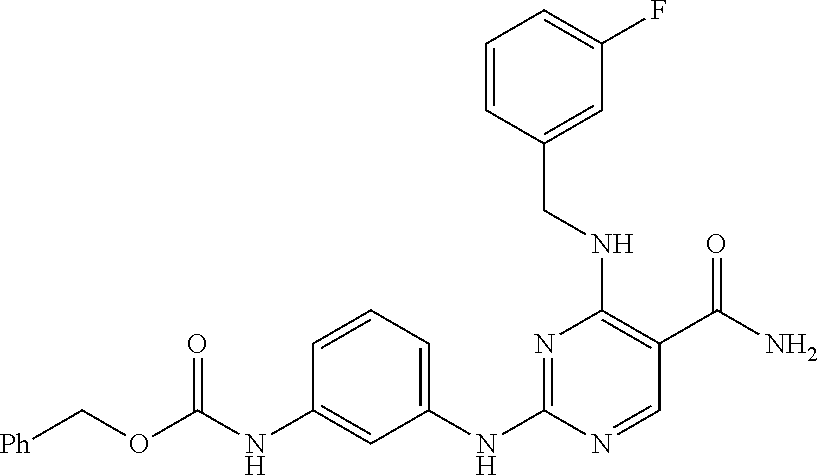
C1(CNC2=C(C(N)=O)C=NC(NC3=CC=CC(NC(=O)OC[Ph])=C3)=N2)=CC(F)=CC=C1
